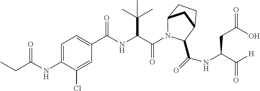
C(=O)(C(C(C)(C)C)NC(=O)C1=CC=C(NC(=O)CC)C(Cl)=C1)N1C2CC(CC2)C1C(NC(C([H])=O)CC(O)=O)=O
